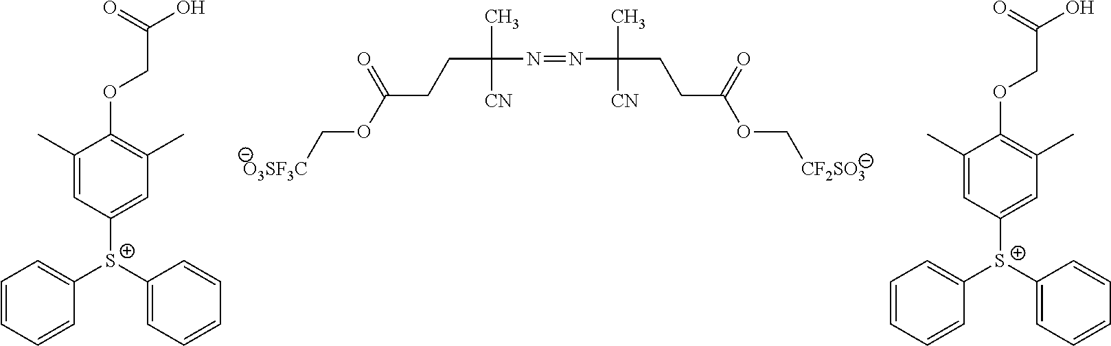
[O3SF3C]COC(CCC(C)([CN])N=NC(CCC(OC[CF2SO3])=O)(C)[CN])=O.C1([S+](C2=CC=CC=C2)C2=CC=CC=C2)=CC(C)=C(OCC(O)=O)C(C)=C1.C1([S+](C2=CC=CC=C2)C2=CC=CC=C2)=CC(C)=C(OCC(=O)O)C(C)=C1
